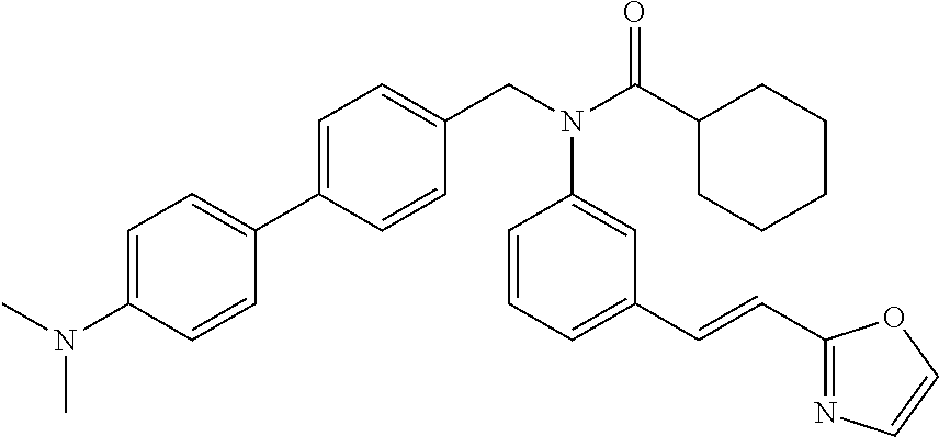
C1=C(C2=CC=C(N(C)C)C=C2)C=CC(CN(C(C2CCCCC2)=O)C2=CC(C=CC3=NC=CO3)=CC=C2)=C1
